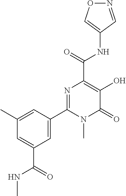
O1N=CC(NC(C2=C(O)C(=O)N(C)C(C3=CC(C(=O)NC)=CC(C)=C3)=N2)=O)=C1
